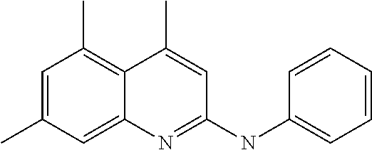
C1=C(C)C=C2C(=C1C)C(C)=CC(NC1=CC=CC=C1)=N2
